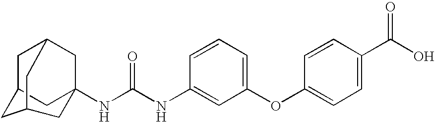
C1C2CC3(NC(NC4=CC(OC5=CC=C(C(=O)O)C=C5)=CC=C4)=O)CC1CC(C2)C3
